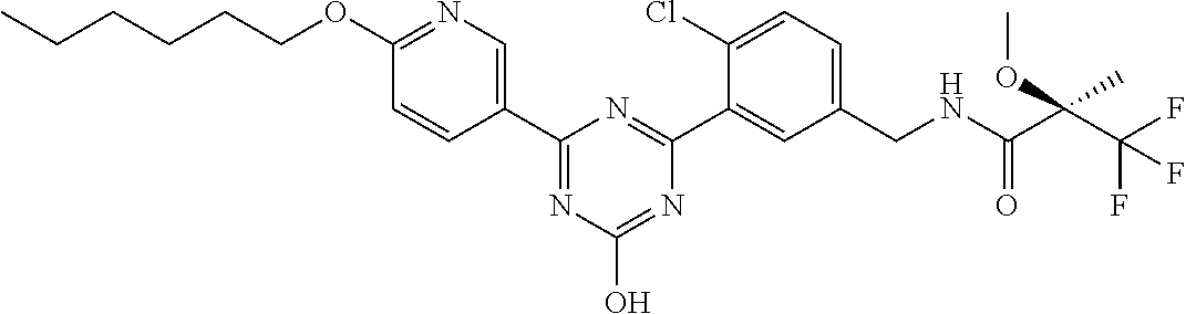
C1(C2=NC(O)=NC(C3=CC(CNC(=O)C(C(F)(F)F)(C)OC)=CC=C3Cl)=N2)=CN=C(OCCCCCC)C=C1
